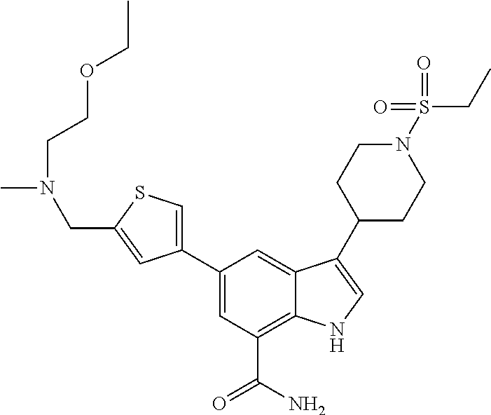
C1(C2=CSC(CN(C)CCOCC)=C2)=CC(C(N)=O)=C2C(=C1)C(C1CCN(S(=O)(=O)CC)CC1)=CN2
